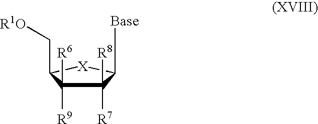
C1([R8])([R7])C([R9])([R6])C(C[R1O])[X]C1[Base]
